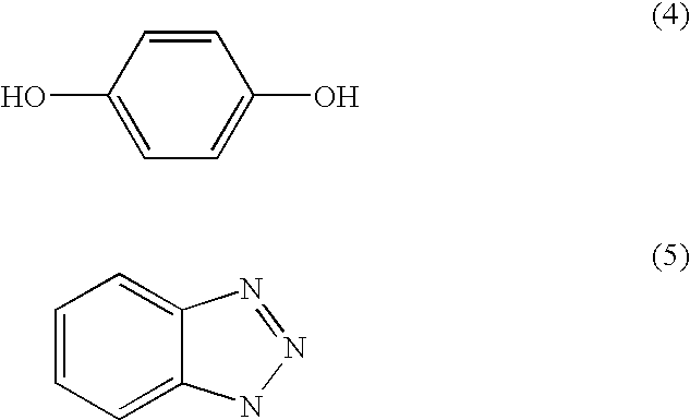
C1=CC(O)=CC=C1O.C1=CC=C2C(=C1)N=NN2
